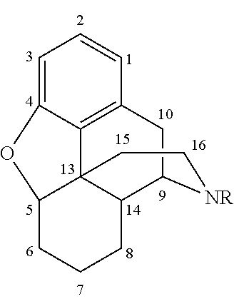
C1=C2C3=C(C=C1)CC1C4C3(C(CCC4)O2)CC[NR]1
